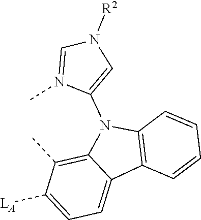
C1=C([LA])C(C)=C2C(=C1)C1=C(N2C2=CN([R2])C=N2C)C=CC=C1
